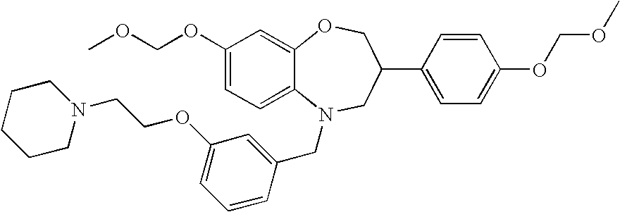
C1(OCOC)=CC=C2C(=C1)OCC(C1=CC=C(OCOC)C=C1)CN2CC1=CC(OCCN2CCCCC2)=CC=C1
